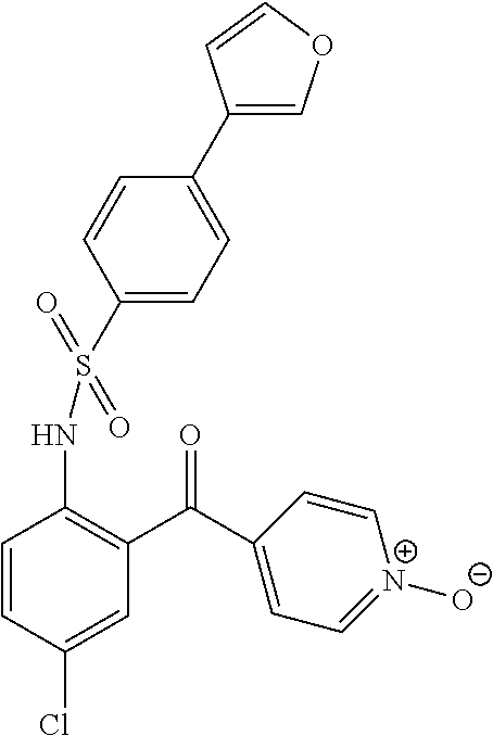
C1=CC(Cl)=CC(C(C2=CC=[N+]([O-])C=C2)=O)=C1NS(C1=CC=C(C2=COC=C2)C=C1)(=O)=O
